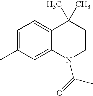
C1=C(C)C=C2C(=C1)C(C)(C)CCN2C(=O)C
